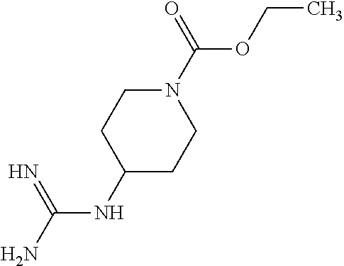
C(NC1CCN(C(=O)OCC)CC1)(N)=N
